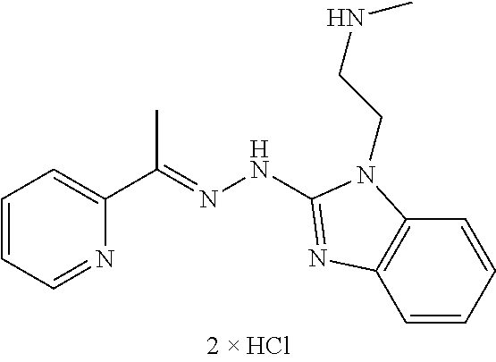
C1=NC(C(=NNC2=NC3=C(C=CC=C3)N2CCNC)C)=CC=C1
